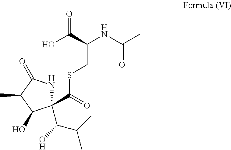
C1(C(O)C(C)C)(C(=O)SCC(NC(C)=O)C(O)=O)NC(=O)C(C)C1O
